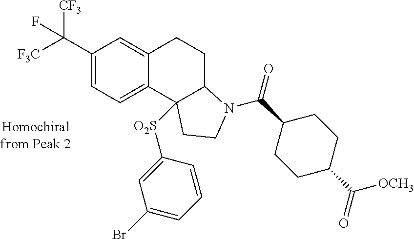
C1(C([F3C])([CF3])F)=CC=C2C(=C1)CCC1C2([O2S]C2=CC(Br)=CC=C2)CCN1C(C1CCC(C(=O)[OCH3])CC1)=O
